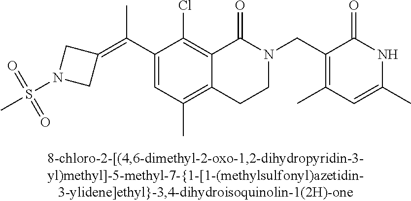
C1(C(=C2CN(S(=O)(=O)C)C2)C)=CC(C)=C2C(=C1Cl)C(=O)N(CC1=C(C)C=C(C)NC1=O)CC2
